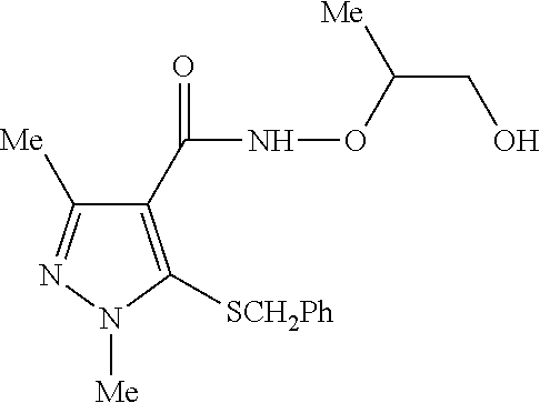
C1(C(NOC(CO)[Me])=O)=C([SCH2Ph])N([Me])N=C1[Me]
